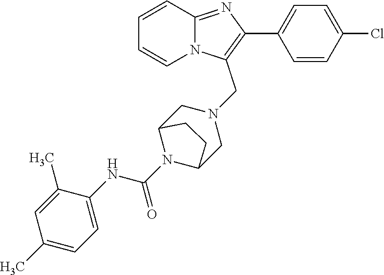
C1=CC=CN2C1=NC(C1=CC=C(Cl)C=C1)=C2CN1CC2N(C(NC3=CC=C(C)C=C3C)=O)C(C1)CC2
